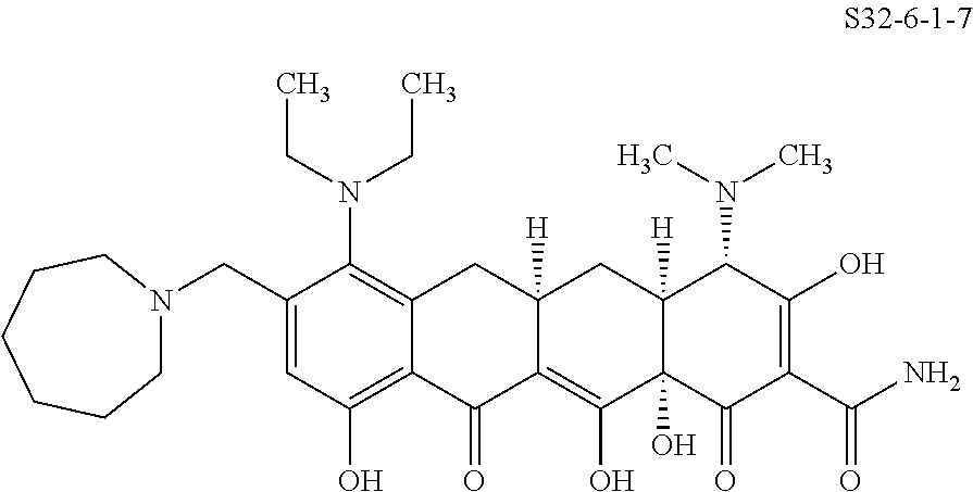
C1(CN2CCCCCC2)=CC(O)=C2C(=C1N(CC)CC)CC1([H])C(=C(O)C3(O)C([H])(C1)C(N(C)C)C(O)=C(C(N)=O)C3=O)C2=O
